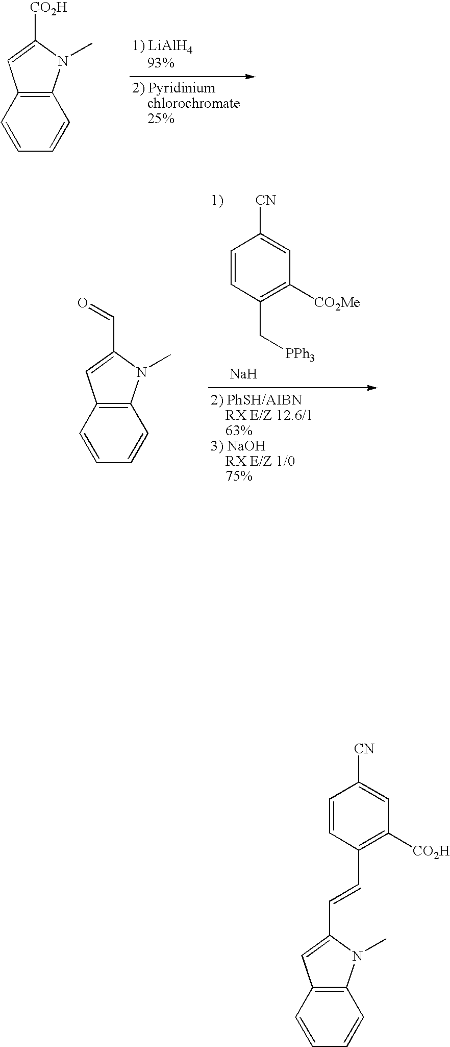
C1=CC=CC2=C1C=C([CO2H])N2C.C1=CC=CC2=C1C=C(C=O)N2C.C1=CC(C[PPh3])=C([CO2Me])C=C1[CN].[Na].C1=CC=CC2=C1C=C(C=CC1=C([CO2H])C=C([CN])C=C1)N2C
